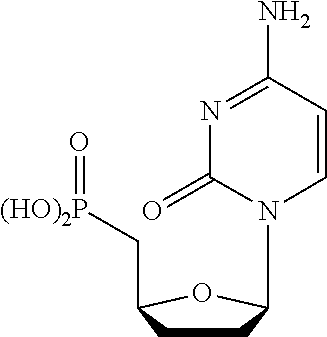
C1CC(C[P(OH)2]=O)OC1N1C=CC(N)=NC1=O
